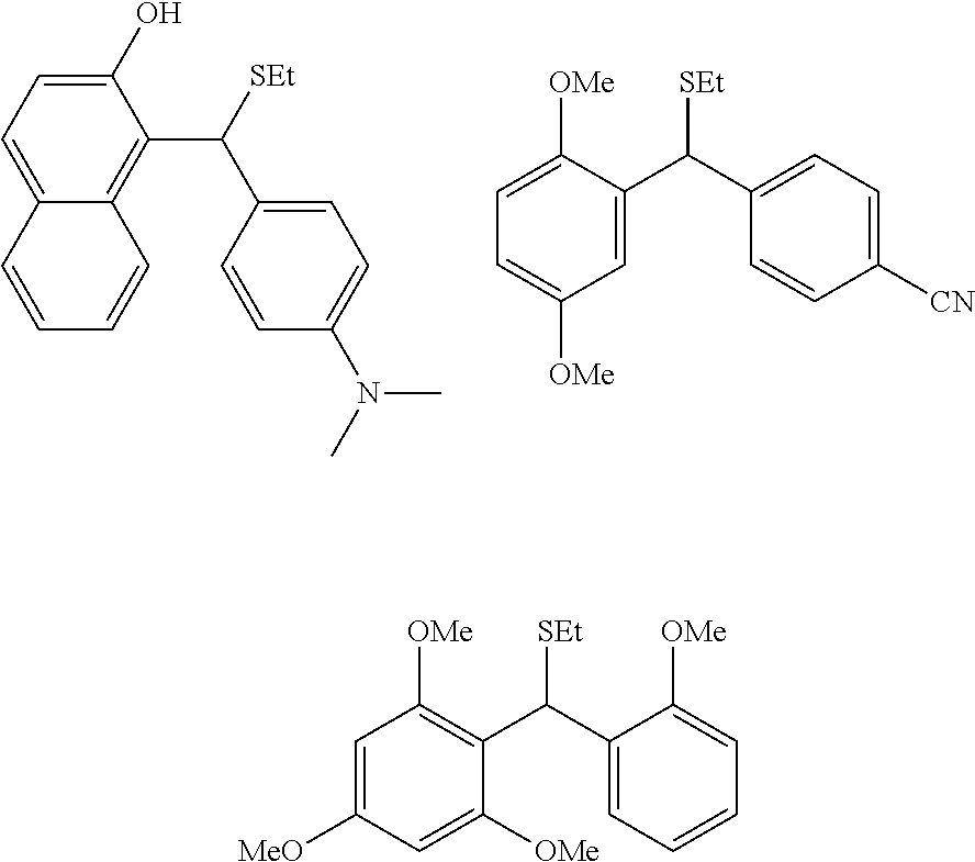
C1([MeO])=CC([OMe])=C(C(C2=CC=CC=C2[OMe])[SEt])C([OMe])=C1.C1=C([OMe])C=C(C(C2=CC=C([CN])C=C2)[SEt])C([OMe])=C1.C1(O)=CC=C2C(=C1C([SEt])C1=CC=C(N(C)C)C=C1)C=CC=C2
